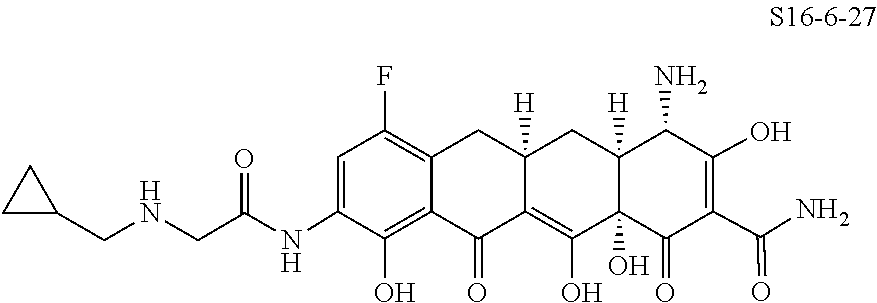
C1(NC(CNCC2CC2)=O)=CC(F)=C2CC3([H])CC4([H])C(N)C(O)=C(C(=O)N)C(=O)C4(O)C(O)=C3C(=O)C2=C1O
